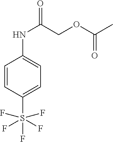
C1=CC(S(F)(F)(F)(F)F)=CC=C1NC(COC(C)=O)=O
